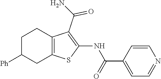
C1(C(N)=O)=C(NC(C2=CC=NC=C2)=O)SC2=C1CCC([Ph])C2
